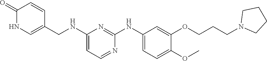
C1(NCC2=CNC(=O)C=C2)=CC=NC(NC2=CC=C(OC)C(OCCCN3CCCC3)=C2)=N1
